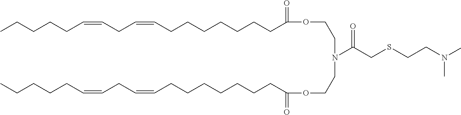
C(=CCCCCC)CC=CCCCCCCCC(=O)OCCN(CCOC(CCCCCCCC=CCC=CCCCCC)=O)C(CSCCN(C)C)=O
